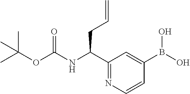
CC(OC(NC(C1=NC=CC(B(O)O)=C1)CC=C)=O)(C)C
